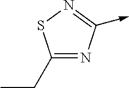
C1(CC)=NC(->C)=NS1
